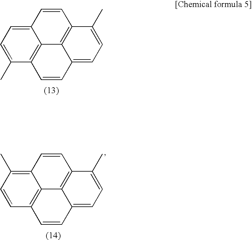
C12=C(C)C=CC3=C1C1=C(C=C2)C(C)=CC=C1C=C3.C12=CC=C(C)C3=C1C1=C(C=C2)C(C)=CC=C1C=C3
